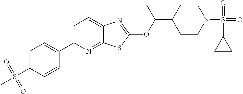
C1=C(C2=CC=C(S(C)(=O)=O)C=C2)N=C2C(=C1)N=C(OC(C1CCN(S(=O)(C3CC3)=O)CC1)C)S2
